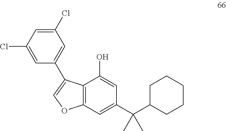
C12=C(C=C(C(C3CCCCC3)(C)C)C=C1O)OC=C2C1=CC(Cl)=CC(Cl)=C1
